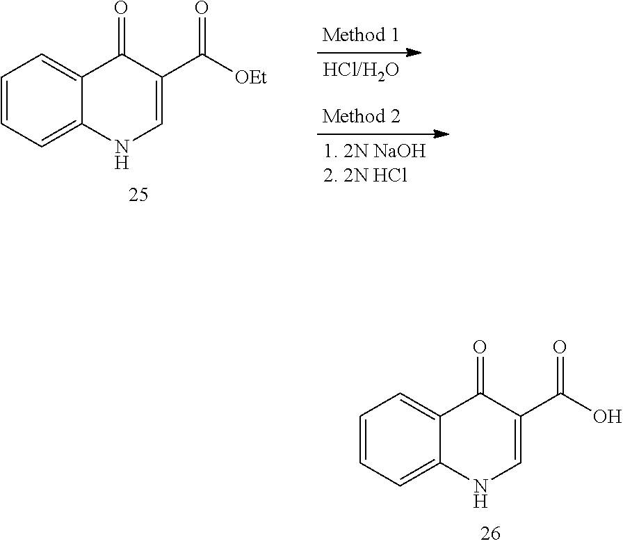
C1=C2C(=CC=C1)C(=O)C(C(O)=O)=CN2.C1=C2C(=CC=C1)C(=O)C(C([OEt])=O)=CN2
